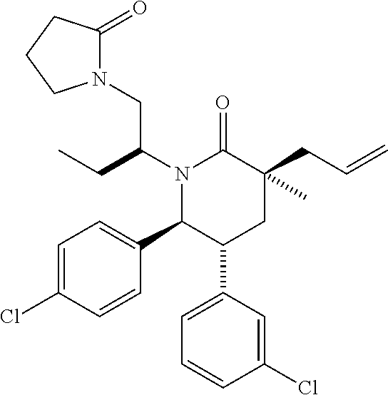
N1(C(CC)CN2C(=O)CCC2)C(C2=CC=C(Cl)C=C2)C(C2=CC=CC(Cl)=C2)CC(C)(CC=C)C1=O
